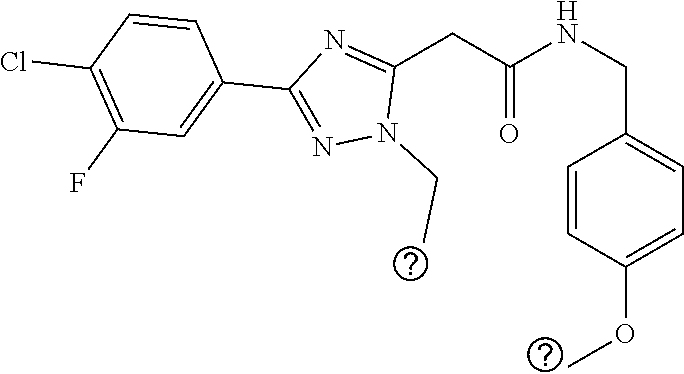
C(C1=CC=C(OC)C=C1)NC(CC1=NC(C2=CC(F)=C(Cl)C=C2)=NN1CC)=O
